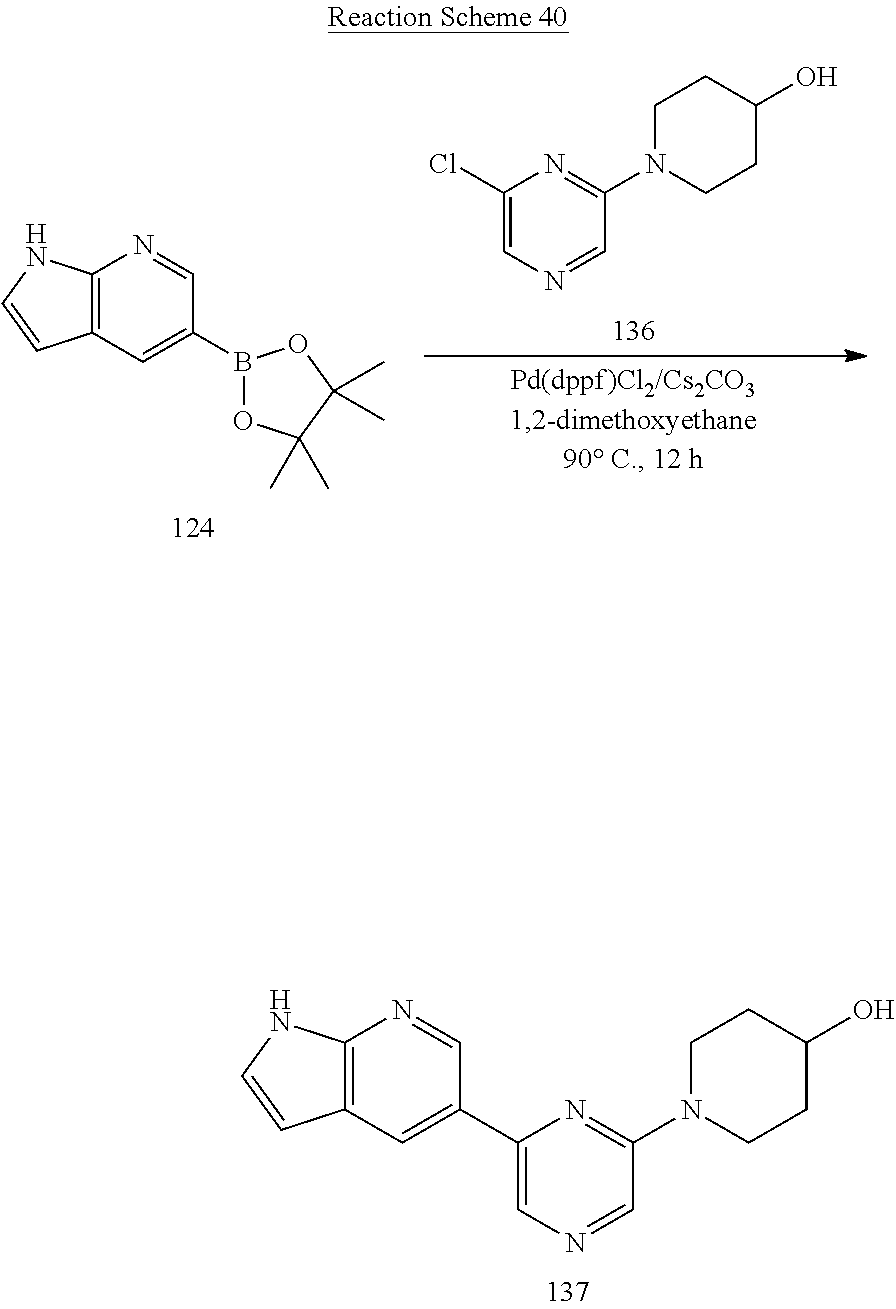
C12=C(C=C(B3OC(C)(C)C(C)(C)O3)C=N1)C=CN2.C1(Cl)=CN=CC(N2CCC(O)CC2)=N1.C12=C(C=C(C3=CN=CC(N4CCC(O)CC4)=N3)C=N1)C=CN2
